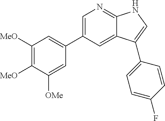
C1=C(C2=CC([MeO])=C([MeO])C([OMe])=C2)C=C2C(=N1)NC=C2C1=CC=C(F)C=C1
